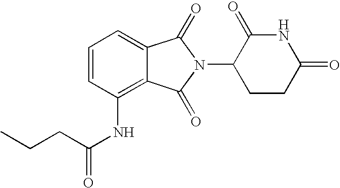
C1=C2C(=C(NC(CCC)=O)C=C1)C(=O)N(C1CCC(=O)NC1=O)C2=O
